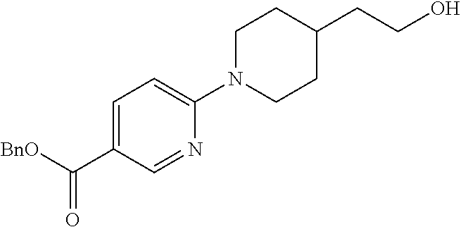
C1=C(C([BnO])=O)C=NC(N2CCC(CCO)CC2)=C1
